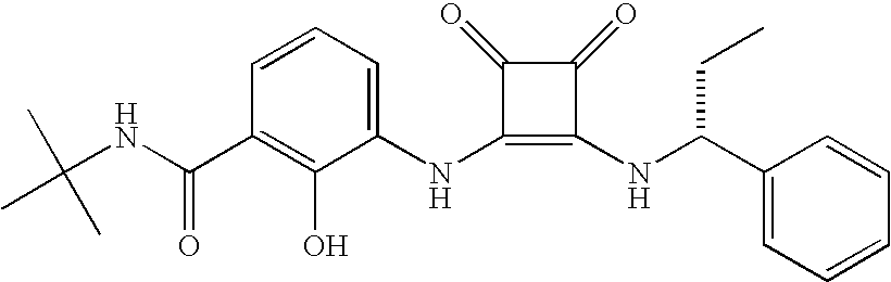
N(C1=C(NC(CC)C2=CC=CC=C2)C(=O)C1=O)C1=CC=CC(C(=O)NC(C)(C)C)=C1O
